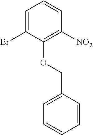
C1=C(Br)C(OCC2=CC=CC=C2)=C([NO2])C=C1
